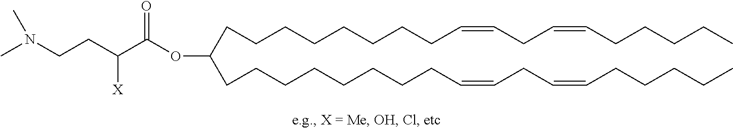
C(CCCCCCC=CCC=CCCCCC)CC(OC(C(CCN(C)C)[X])=O)CCCCCCCCC=CCC=CCCCCC
